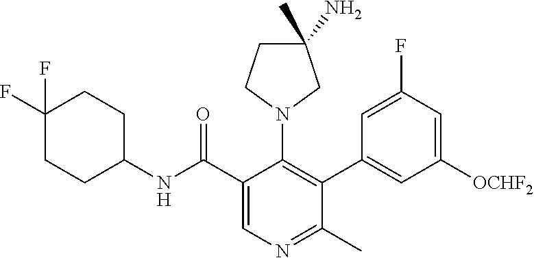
CC1(N)CCN(C2=C(C3=CC([OCHF2])=CC(F)=C3)C(C)=NC=C2C(NC2CCC(F)(F)CC2)=O)C1
